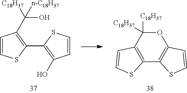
C1=CSC(C2=C(O)C=CS2)=C1C([n-C18H37])(O)[C18H37].C12=C(C([C18H37])([C18H37])OC3=C1SC=C3)C=CS2
